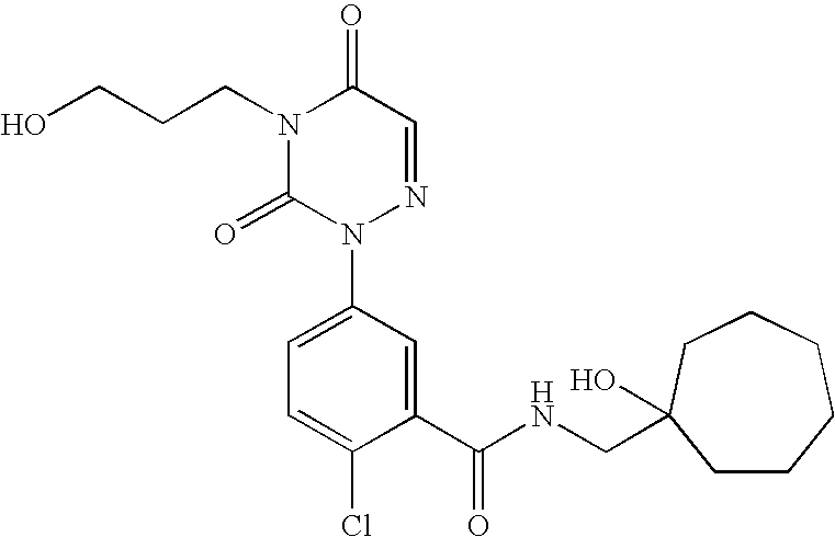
C1(C(NCC2(O)CCCCCC2)=O)=CC(N2N=CC(=O)N(CCCO)C2=O)=CC=C1Cl
